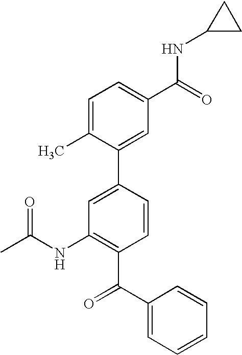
C1=CC(C2=CC(C(=O)NC3CC3)=CC=C2C)=CC(NC(C)=O)=C1C(=O)C1=CC=CC=C1
